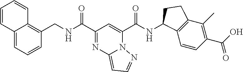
C(C1=NC2=CC=NN2C(C(NC2C3=C(C(C)=C(C(O)=O)C=C3)CC2)=O)=C1)(=O)NCC1=C2C(=CC=C1)C=CC=C2
